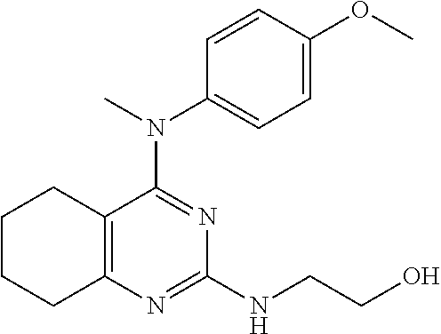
C1CCC2=C(C1)C(N(C)C1=CC=C(OC)C=C1)=NC(NCCO)=N2
